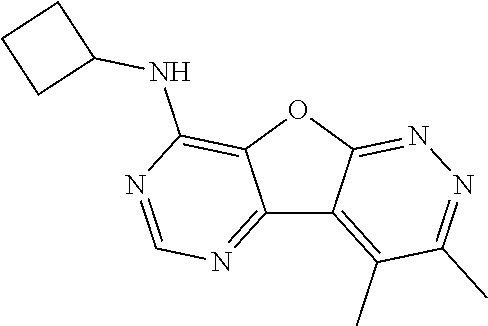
C12=NC=NC(NC3CCC3)=C1OC1=NN=C(C)C(C)=C21
